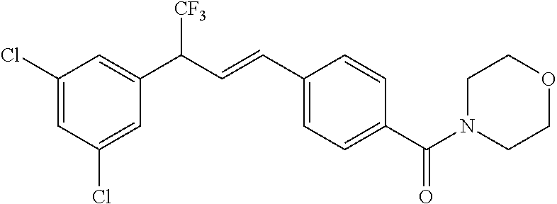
C1(Cl)=CC(Cl)=CC(C(C=CC2=CC=C(C(N3CCOCC3)=O)C=C2)[CF3])=C1
